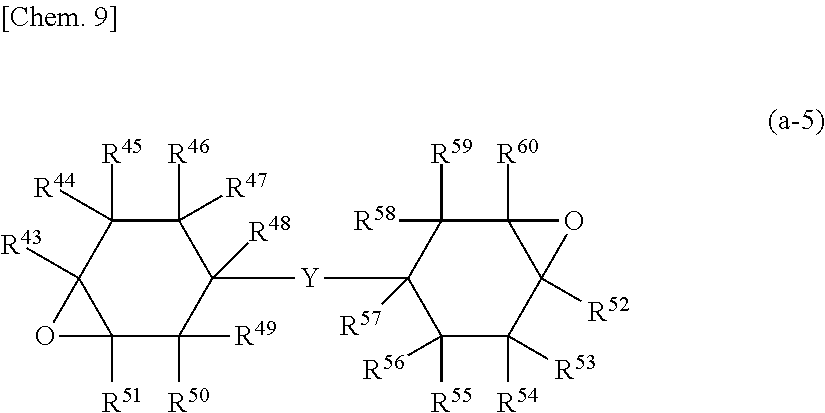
C1([R46])([R47])C([R45])([R44])C2([R43])C([R51])(C([R49])([R50])C1([R48])[Y]C1([R57])C([R55])([R56])C([R54])([R53])C3([R52])C([R60])(C1([R58])[R59])O3)O2
